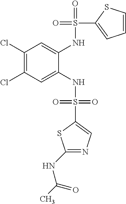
C1(Cl)=C(Cl)C=C(NS(=O)(=O)C2=CN=C(NC(C)=O)S2)C(NS(=O)(C2=CC=CS2)=O)=C1
